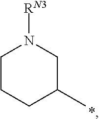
C1CCC(C)CN1[RN3].*
